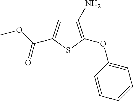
C1(N)=C(OC2=CC=CC=C2)SC(C(OC)=O)=C1
